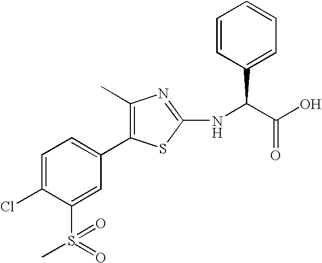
C1=C(Cl)C(S(=O)(C)=O)=CC(C2=C(C)N=C(NC(C(O)=O)C3=CC=CC=C3)S2)=C1
